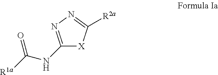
C1(NC([R1a])=O)=NN=C([R2a])[X]1
